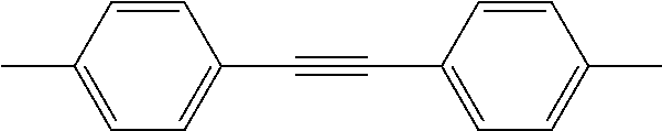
C1=C(C)C=CC(C#CC2=CC=C(C)C=C2)=C1
